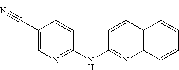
C1(C#N)=CN=C(NC2=NC3=C(C(C)=C2)C=CC=C3)C=C1
